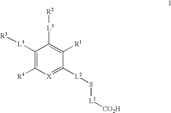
C1([L4][R3])=C([R4])[X]=C([L2]S[L1][CO2H])C([R1])=C1[L3][R2]
